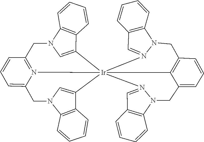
N12C3=C(C=N1[Ir]145(C6=C(CN7C8=C(C=CC=C8)C=N71)C=CC=C6C2)C1=CN(C2=C1C=CC=C2)CC1=N4C(=CC=C1)CN1C=C5C2=C1C=CC=C2)C=CC=C3
